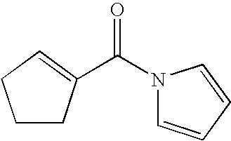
C(N1C=CC=C1)(=O)C1=CCCC1
